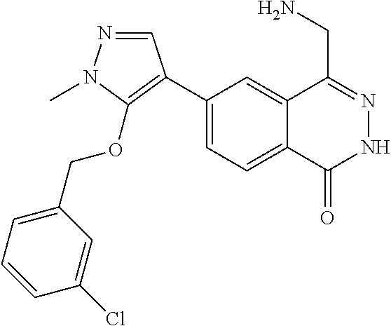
C1(C2=C(OCC3=CC=CC(Cl)=C3)N(C)N=C2)=CC=C2C(=C1)C(CN)=NNC2=O
